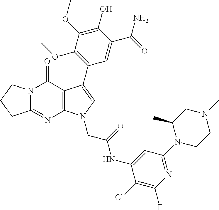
C12=NC3=C(C(=O)N1CCC2)C(C1=C(OC)C(OC)=C(O)C(C(=O)N)=C1)=CN3CC(NC1=CC(N2CCN(C)CC2C)=NC(F)=C1Cl)=O
